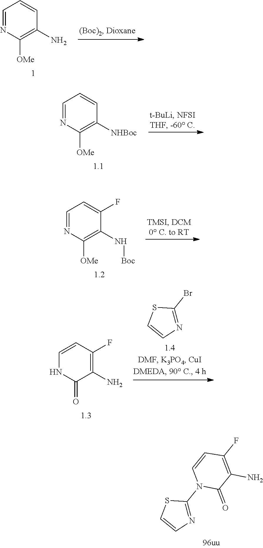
N1=C(N2C(=O)C(N)=C(F)C=C2)SC=C1.C1=NC([OMe])=C(N)C=C1.C1=NC([OMe])=C([NHBoc])C=C1.C1=NC([OMe])=C(N[Boc])C(F)=C1.C1=CC(F)=C(N)C(=O)N1.N1=C(Br)SC=C1
